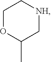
C1OC(C)C[NH]C1
